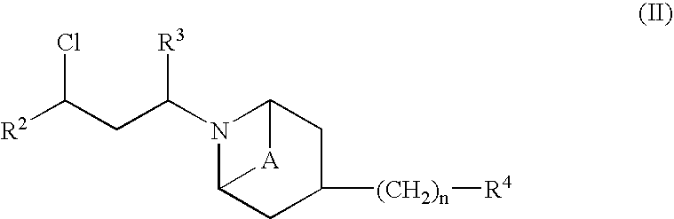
N1(C(CC([R2])Cl)[R3])C2CC([(CH2)n][R4])CC1[A]2
